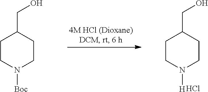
C1CN([H])CCC1CO.Cl.C1CN([Boc])CCC1CO
